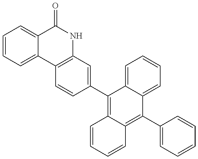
C1=CC=C2C(=C1)C(=O)NC1=C2C=CC(C2=C3C(=C(C4=CC=CC=C4)C4=CC=CC=C24)C=CC=C3)=C1
